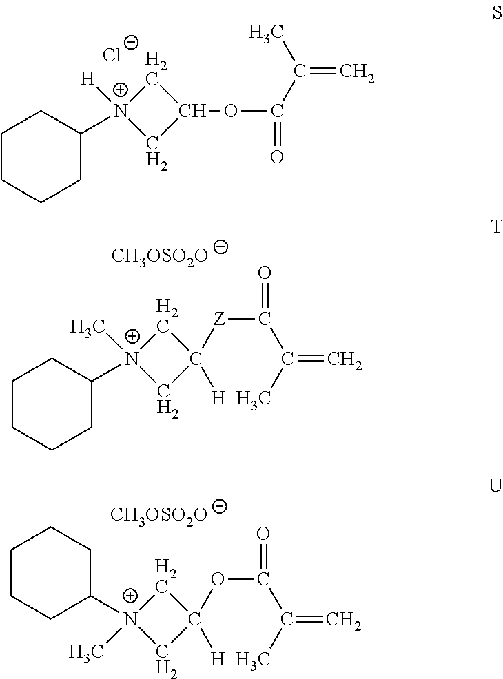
C1CCCC([N+]2([H])CC(OC(=O)C(C)=C)C2)C1.[Cl-].C1CCCC([N+]2(C)CC([H])([Z]C(C(C)=C)=O)C2)C1.[CH3OSO2O].C[N+]1(C2CCCCC2)CC([H])(OC(C(C)=C)=O)C1.[CH3OSO2O]
